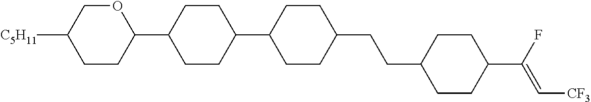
C1CC(C2CCC(C3CCC(CCC4CCC(C(F)=C[CF3])CC4)CC3)CC2)OCC1[C5H11]
